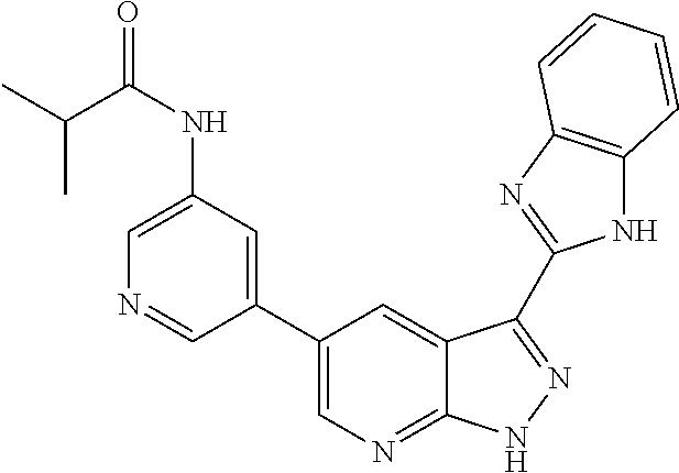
C1(C2=CN=C3C(=C2)C(C2=NC4=C(N2)C=CC=C4)=NN3)=CC(NC(=O)C(C)C)=CN=C1
